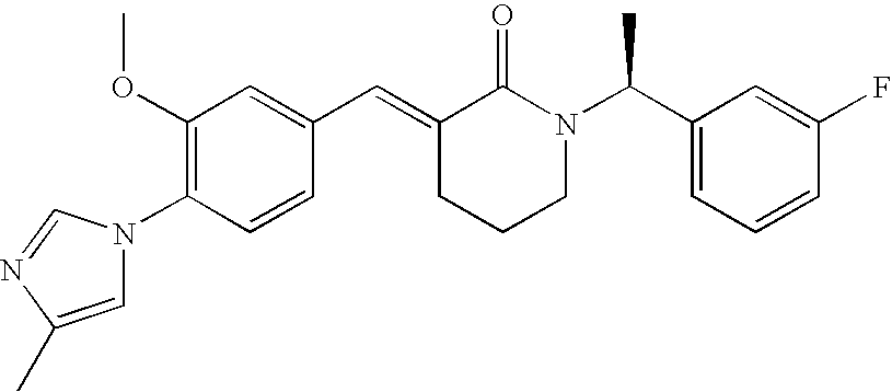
C1=CC(N2C=C(C)N=C2)=C(OC)C=C1C=C1CCCN(C(C2=CC=CC(F)=C2)C)C1=O
